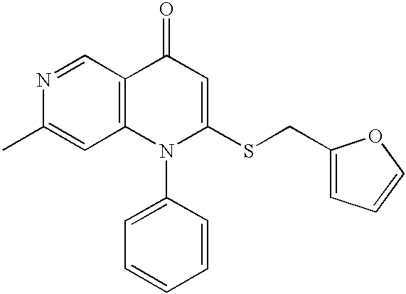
N1=CC2=C(C=C1C)N(C1=CC=CC=C1)C(SCC1=CC=CO1)=CC2=O
